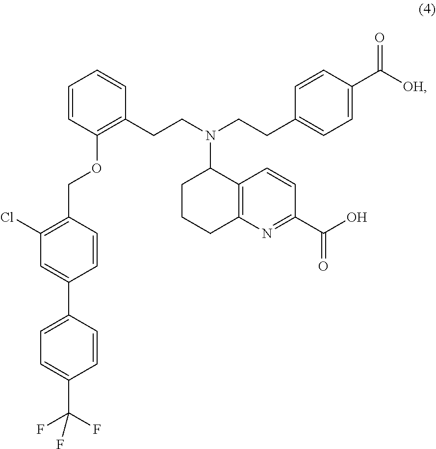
C1=CC(C2=CC(Cl)=C(COC3=C(CCN(CCC4=CC=C(C([OH])=O)C=C4)C4CCCC5=C4C=CC(C(O)=O)=N5)C=CC=C3)C=C2)=CC=C1C(F)(F)F
